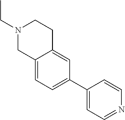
C1N(CC)CCC2=CC(C3=CC=NC=C3)=CC=C12
